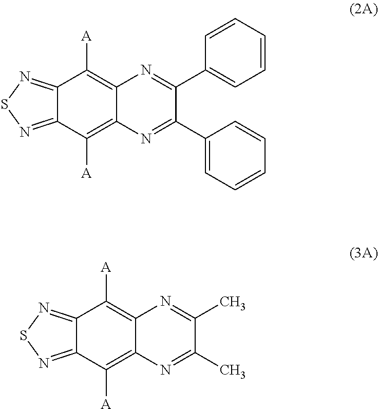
C12=NSN=C1C([A])=C1C(=C2[A])N=C(C2=CC=CC=C2)C(C2=CC=CC=C2)=N1.C12=NSN=C1C([A])=C1C(=C2[A])N=C(C)C(C)=N1
